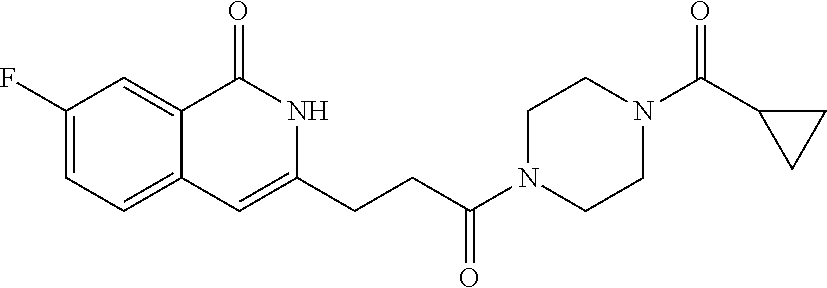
C1CN(C(CCC2=CC3=CC=C(F)C=C3C(=O)N2)=O)CCN1C(C1CC1)=O
